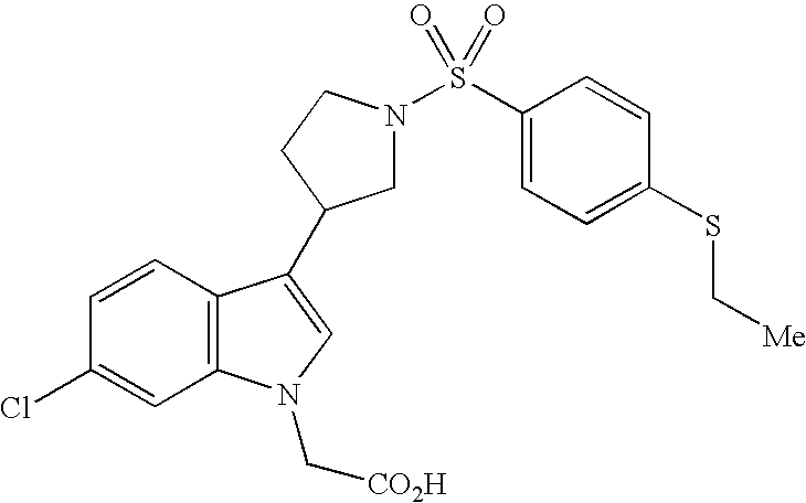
C1=CC2=C(C=C1Cl)N(C[CO2H])C=C2C1CN(S(C2=CC=C(SC[Me])C=C2)(=O)=O)CC1
